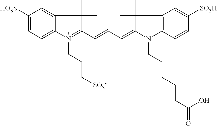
C1([HO3S])=CC=C2C(=C1)C(C)(C)C(C=CC=C1N(CCCCCC(O)=O)C3=C(C1(C)C)C=C([SO3H])C=C3)=N2CCC[SO3-]
